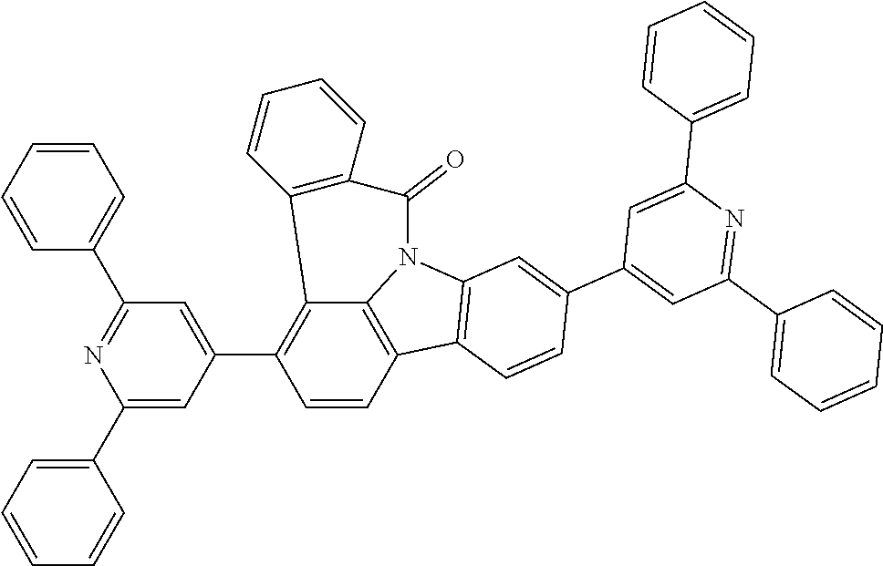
C12=C(C3=CC(C4=CC=CC=C4)=NC(C4=CC=CC=C4)=C3)C=CC3=C1N(C1=C3C=CC(C3=CC(C4=CC=CC=C4)=NC(C4=CC=CC=C4)=C3)=C1)C(=O)C1=C2C=CC=C1
